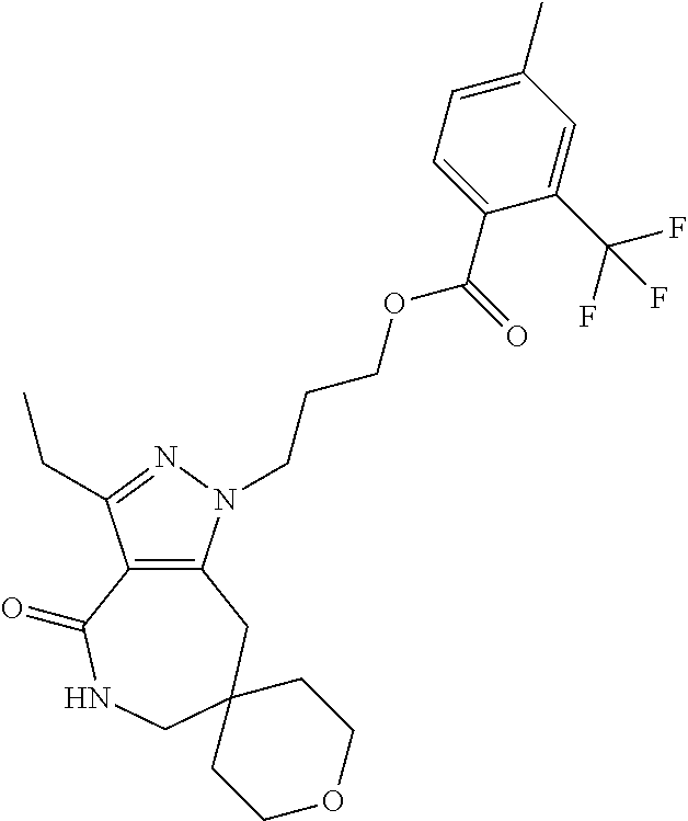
C12=C(N(CCCOC(C3=CC=C(C)C=C3C(F)(F)F)=O)N=C1CC)CC1(CNC2=O)CCOCC1
